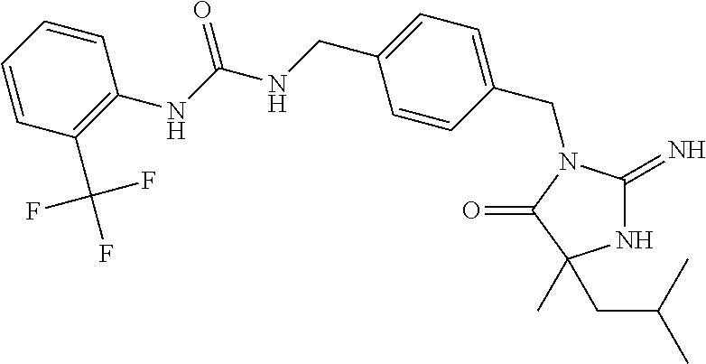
N1C(=N)N(CC2=CC=C(CNC(NC3=C(C(F)(F)F)C=CC=C3)=O)C=C2)C(=O)C1(C)CC(C)C
